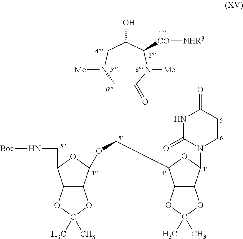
C1(C(OC2C3C(C(CN[Boc])O2)OC(C)(C)O3)C2C3C(C(N4C=CC(=O)NC4=O)O2)OC(C)(C)O3)C(=O)N([Me])C([CO][NHR3])C(O)CN1[Me]
